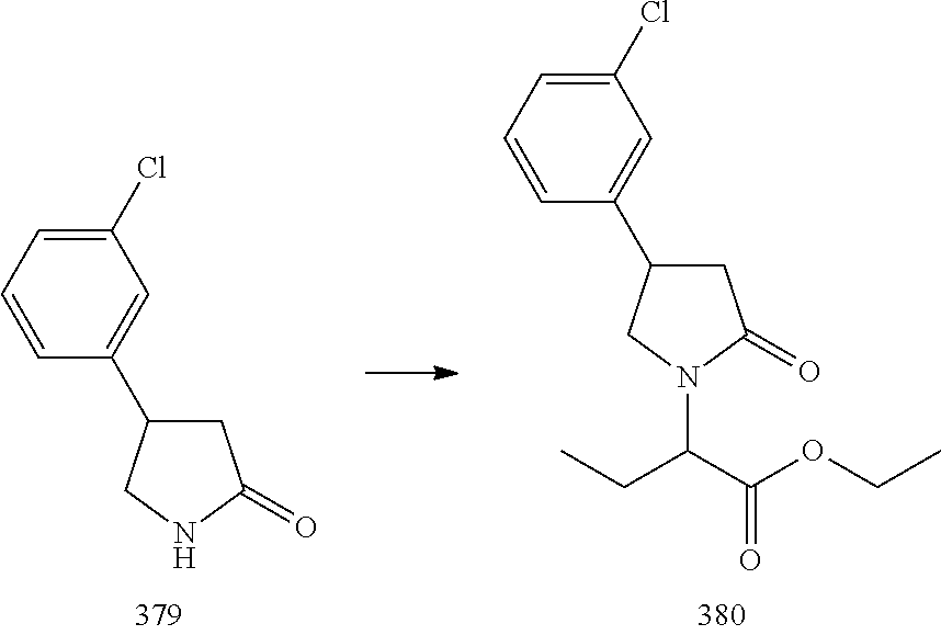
C1=C(C2CC(=O)NC2)C=CC=C1Cl.C1=C(C2CC(=O)N(C(C(OCC)=O)CC)C2)C=CC=C1Cl
